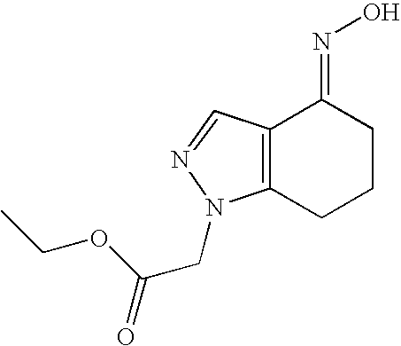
N(=C1C2=C(CCC1)N(CC(=O)OCC)N=C2)O
